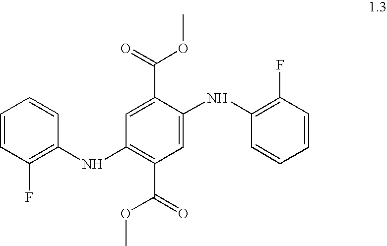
C1=CC(F)=C(NC2=C(C(OC)=O)C=C(NC3=C(F)C=CC=C3)C(C(=O)OC)=C2)C=C1
